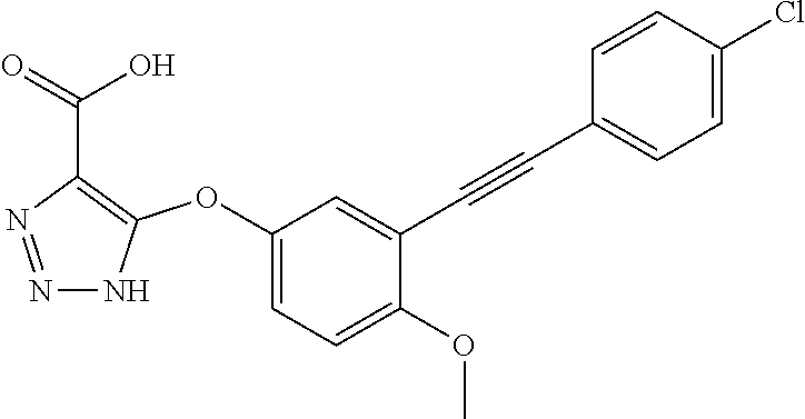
C1(OC2=C(C(=O)O)N=NN2)=CC=C(OC)C(C#CC2=CC=C(Cl)C=C2)=C1
